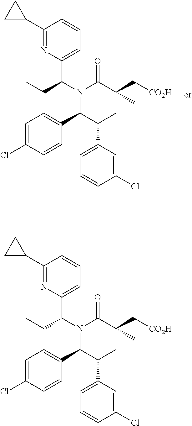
N1(C(CC)C2=CC=CC(C3CC3)=N2)C(C2=CC=C(Cl)C=C2)C(C2=CC=CC(Cl)=C2)CC(C[CO2H])(C)C1=O.N1(C(CC)C2=CC=CC(C3CC3)=N2)C(C2=CC=C(Cl)C=C2)C(C2=CC=CC(Cl)=C2)CC(C[CO2H])(C)C1=O
